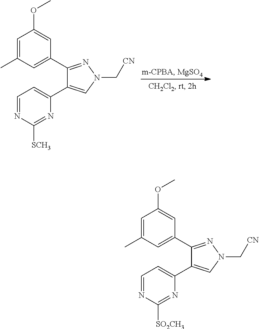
C1=C(C)C=C(C2=NN(C[CN])C=C2C2=CC=NC([SCH3])=N2)C=C1OC.C1=C(C)C=C(C2=NN(C[CN])C=C2C2=CC=NC([SO2CH3])=N2)C=C1OC
